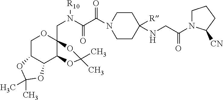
C1CN(C(C(N(CC23OCC4C(C2OC(C)(C)O3)OC(C)(C)O4)[R10])=O)=O)CCC1(NCC(N1CCCC1[CN])=O)[R]
